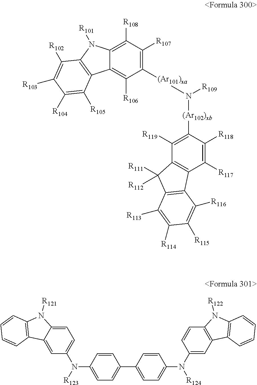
C1([(Ar101)xa]N([R109])[(Ar102)xb]C2=C([R119])C3=C(C([R117])=C2[R118])C2=C(C3([R111])[R112])C([R113])=C([R114])C([R115])=C2[R116])=C([R107])C([R108])=C2C(=C1[R106])C1=C(N2[R101])C([R102])=C([R103])C([R104])=C1[R105].C1=CC(N(C2=CC=C3C(=C2)C2=C(N3[R121])C=CC=C2)[R123])=CC=C1C1=CC=C(N(C2=CC3=C(C=C2)N([R122])C2=C3C=CC=C2)[R124])C=C1
